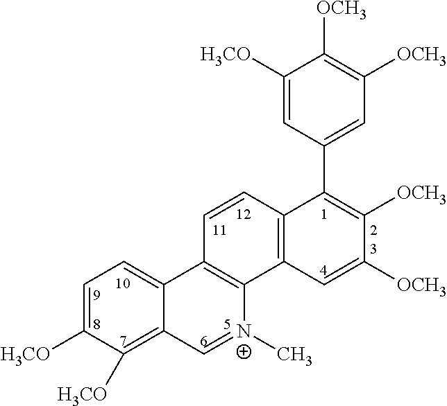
C1=C([H3CO])C([H3CO])=C2C(=C1)C1=C([N+](C)=C2)C2=C(C=C1)C(C1=CC([OCH3])=C([OCH3])C([H3CO])=C1)=C([OCH3])C([OCH3])=C2
